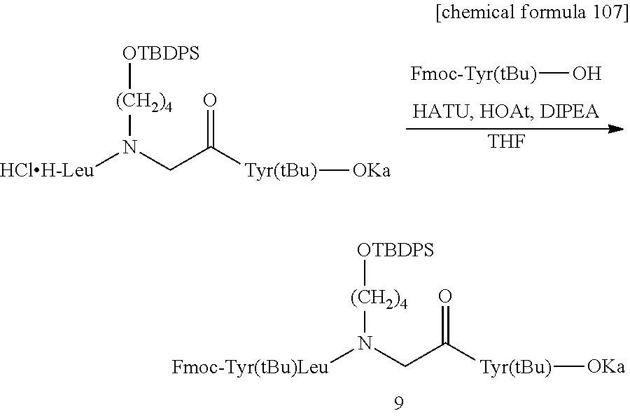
[Fmoc-Tyr(tBu)]O.[HClH-Leu]N(CC(=O)[Tyr(tBu)][OKa])[(CH2)4][OTBDPS].[THF].[Fmoc-Tyr(tBu)Leu]N(CC(=O)[Tyr(tBu)][OKa])[(CH2)4][OTBDPS]
